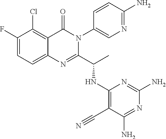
C1(F)=CC=C2C(=C1Cl)C(=O)N(C1=CN=C(N)C=C1)C(C(C)NC1=C(C#N)C(N)=NC(N)=N1)=N2
